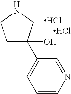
C1(C2(O)CCNC2)=CC=CN=C1.Cl.Cl
